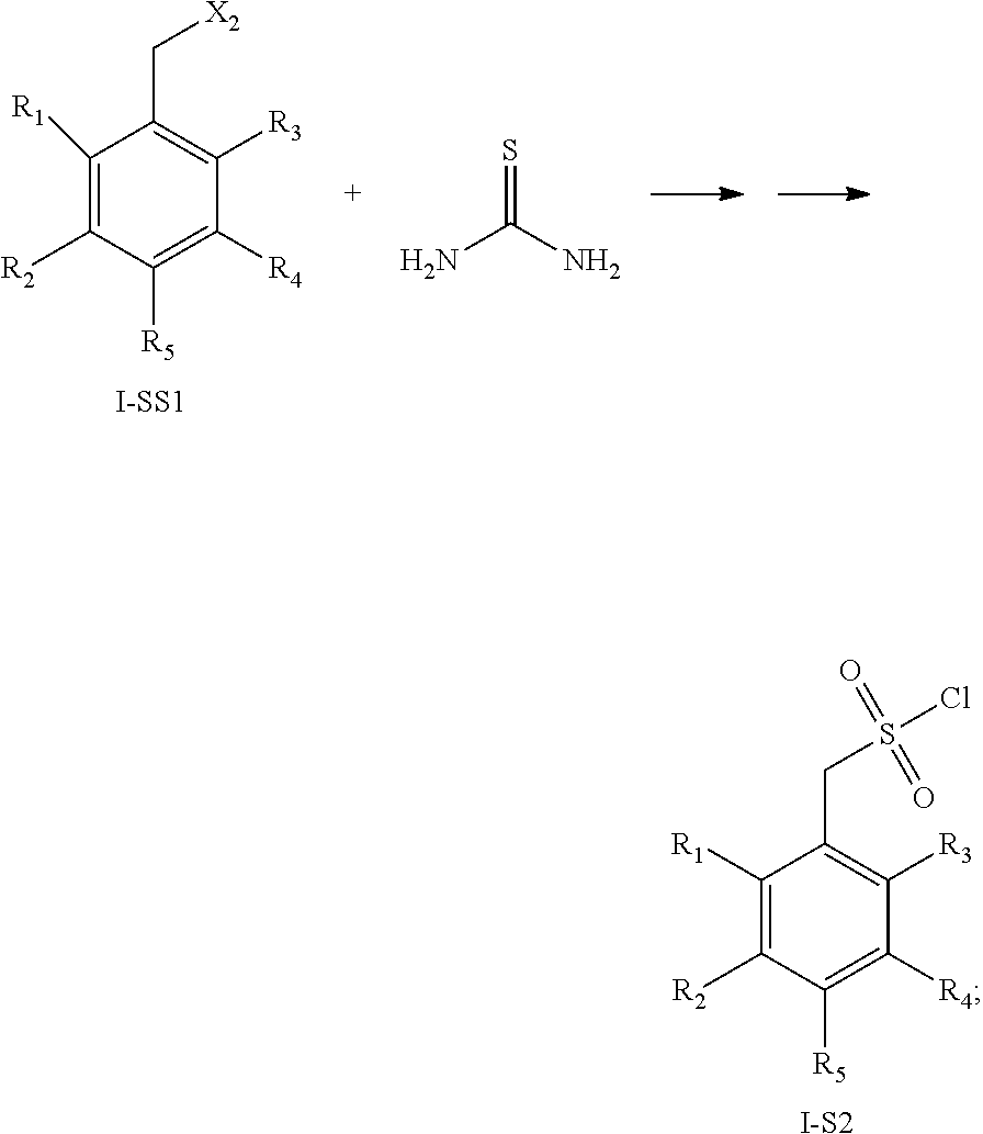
C1([R1])=C([R2])C([R5])=C([R4])C([R3])=C1CS(=O)(=O)Cl.[I-S2].C1([R1])=C([R2])C([R5])=C([R4])C([R3])=C1C[X2].[I-SS1].S=C(N)N
